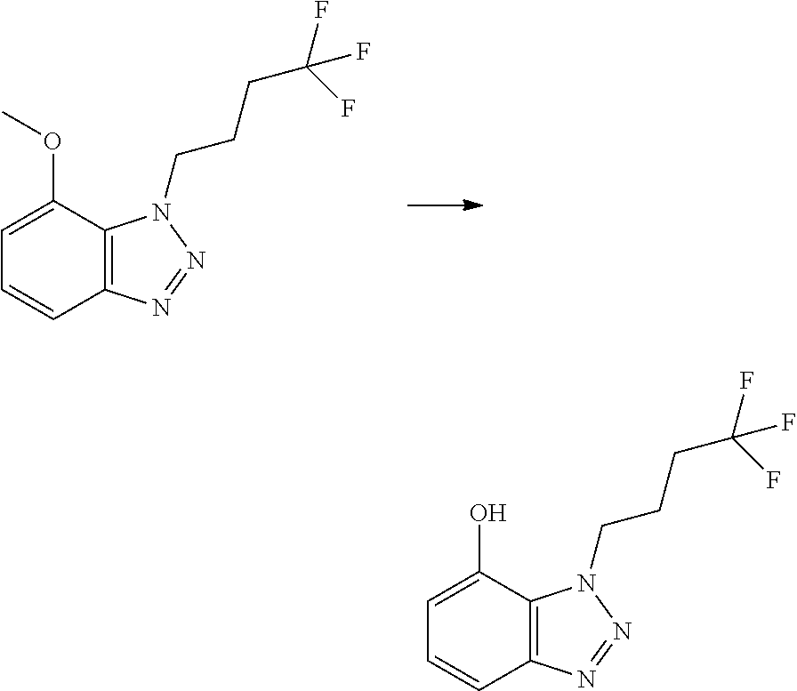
C12=C(C(OC)=CC=C1)N(CCCC(F)(F)F)N=N2.C12=C(C(O)=CC=C1)N(CCCC(F)(F)F)N=N2
